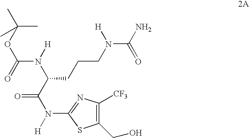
C(N([H])C(C(N(C1=NC([CF3])=C(CO)S1)[H])=O)CCCN(C(N)=O)[H])(OC(C)(C)C)=O
